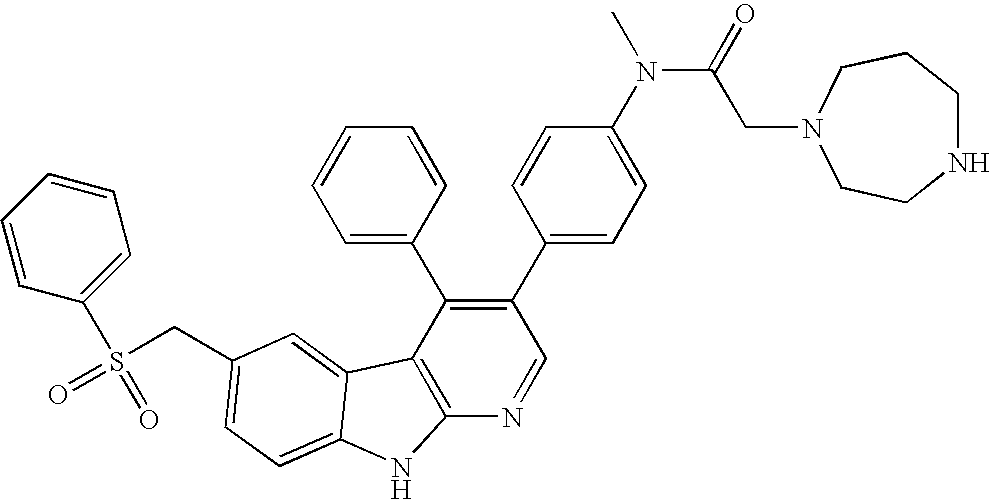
C(C1=CC=C2C(=C1)C1=C(N=CC(C3=CC=C(N(C)C(=O)CN4CCNCCC4)C=C3)=C1C1=CC=CC=C1)N2)S(=O)(C1=CC=CC=C1)=O
